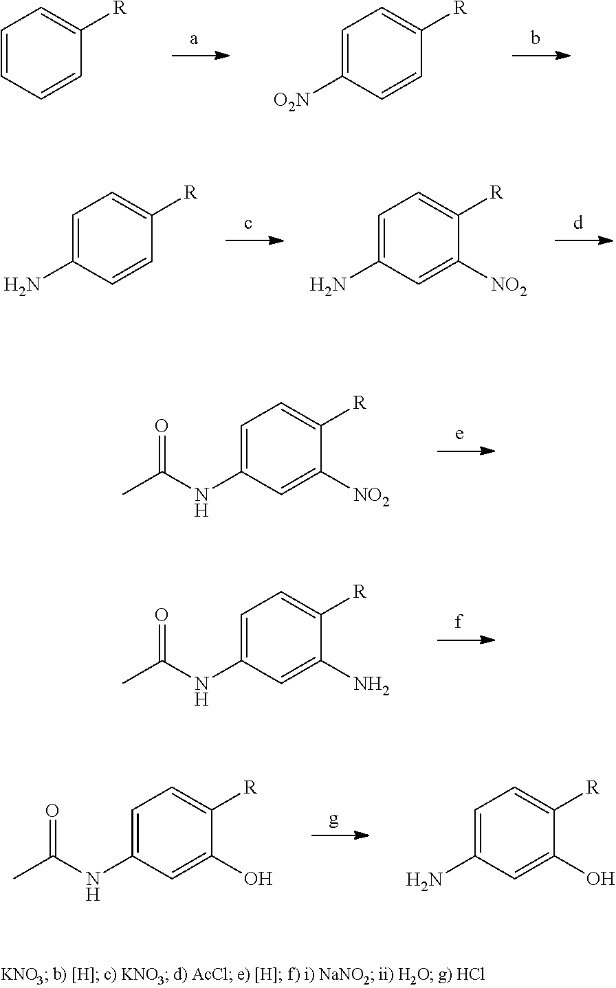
C1=CC=C([R])C=C1.C1([O2N])=CC=C([R])C=C1.C1(N)=CC=C([R])C=C1.C1(N)=CC=C([R])C([NO2])=C1.C1(NC(C)=O)=CC=C([R])C([NO2])=C1.C1(NC(C)=O)=CC=C([R])C(N)=C1.C1(NC(C)=O)=CC=C([R])C(O)=C1.C1(N)=CC=C([R])C(O)=C1
